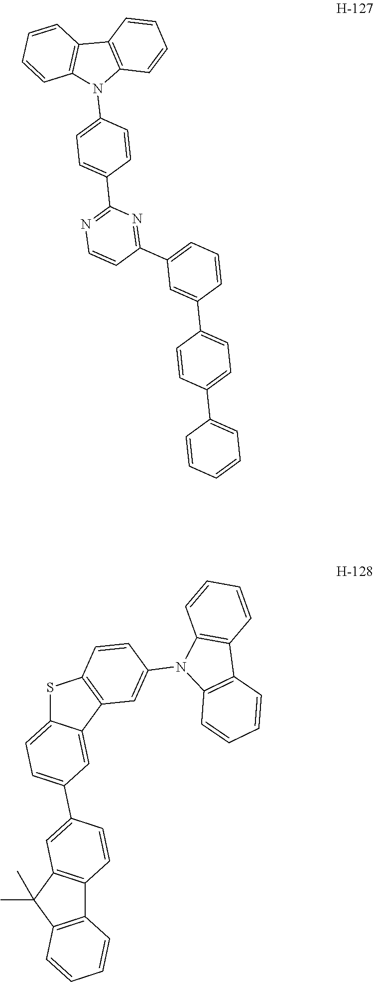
C12=C(N(C3=CC=C(C4=NC=CC(C5=CC=CC(C6=CC=C(C7=CC=CC=C7)C=C6)=C5)=N4)C=C3)C3=C1C=CC=C3)C=CC=C2.S1C2=CC=C(C3=CC4=C(C=C3)C3=C(C4(C)C)C=CC=C3)C=C2C2=C1C=CC(N1C3=C(C4=C1C=CC=C4)C=CC=C3)=C2
